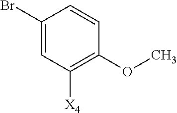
C1(Br)=CC([X4])=C(OC)C=C1
